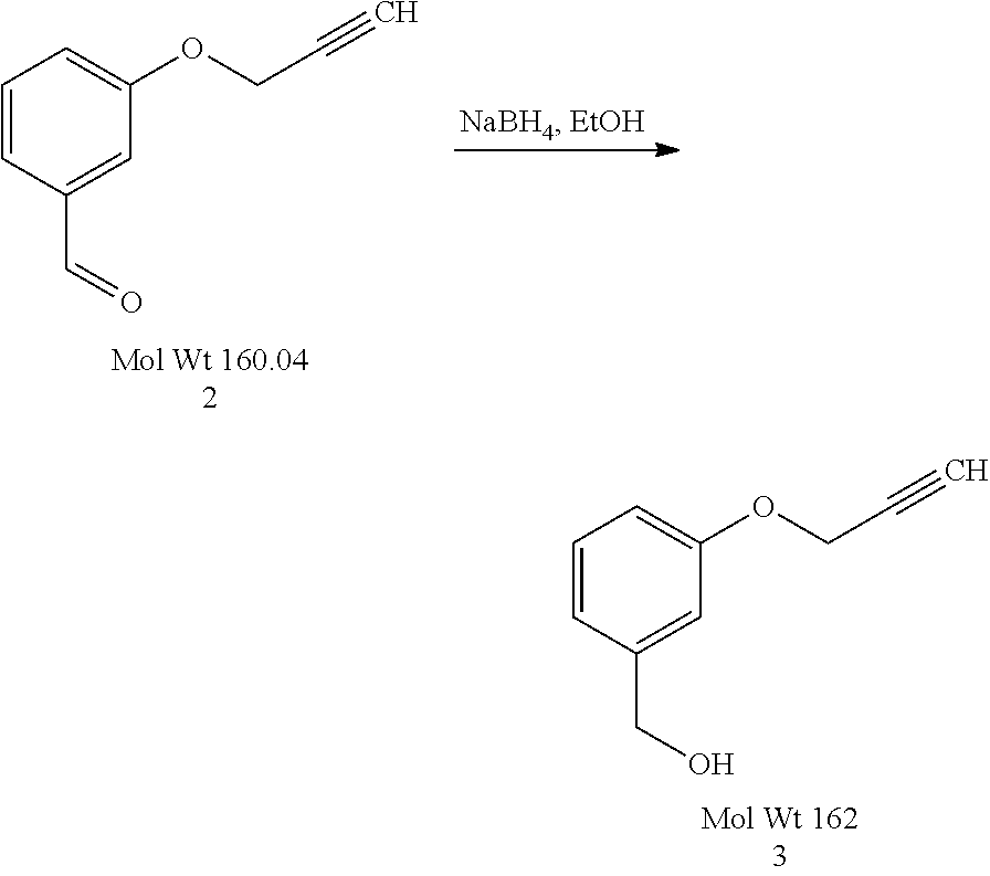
C1=CC(CO)=CC(OCC#C)=C1.C1=CC(C=O)=CC(OCC#C)=C1
